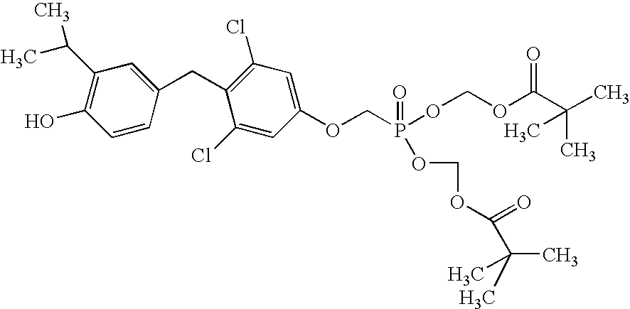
C1(C(C)C)=C(O)C=CC(CC2=C(Cl)C=C(OCP(OCOC(C(C)(C)C)=O)(=O)OCOC(=O)C(C)(C)C)C=C2Cl)=C1
